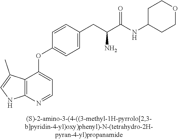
C1=CC(CC(C(NC2CCOCC2)=O)N)=CC=C1OC1=CC=NC2=C1C(C)=CN2
